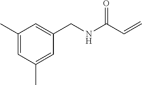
C1=C(C)C=C(CNC(C=C)=O)C=C1C
